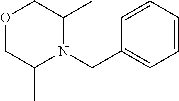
O1CC(C)N(CC2=CC=CC=C2)C(C)C1
